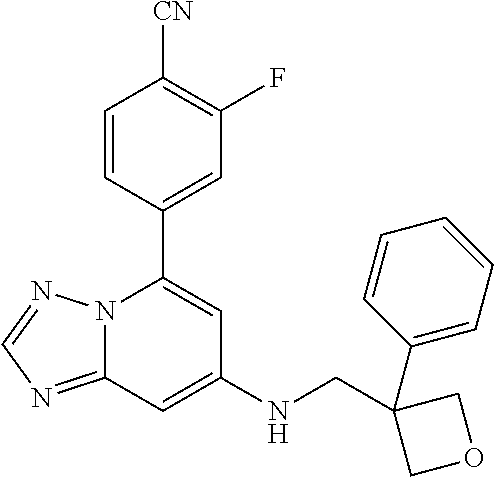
C12=NC=NN1C(C1=CC(F)=C([CN])C=C1)=CC(NCC1(C3=CC=CC=C3)COC1)=C2
